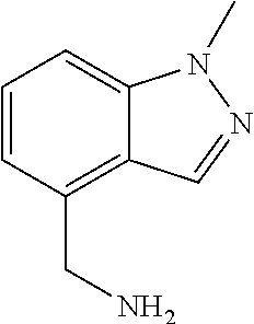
C1=CC(CN)=C2C(=C1)N(C)N=C2
